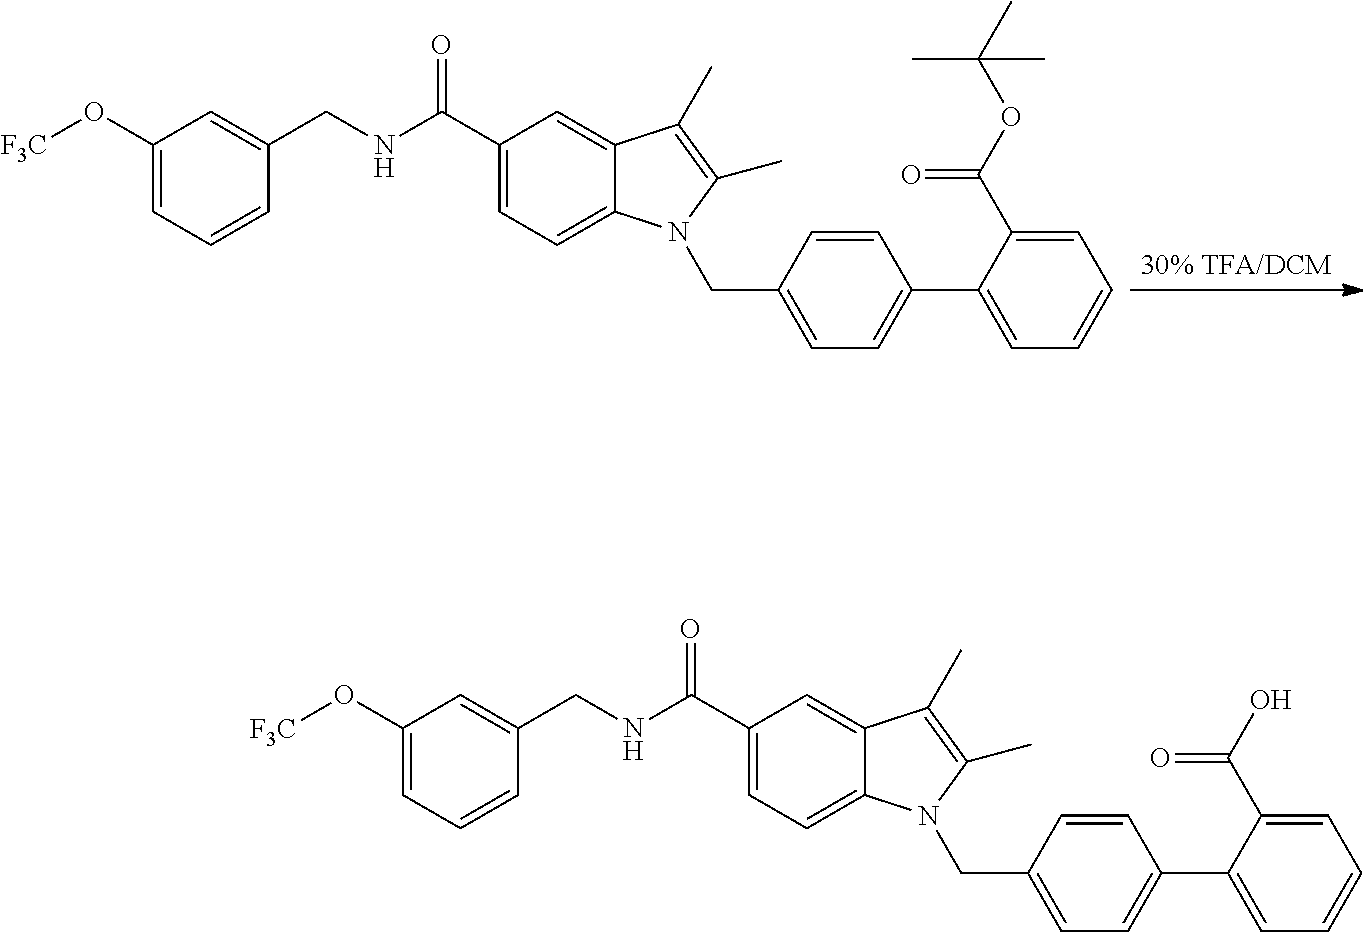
[F3C]OC1=CC=CC(CNC(C2=CC=C3C(=C2)C(C)=C(C)N3CC2=CC=C(C3=CC=CC=C3C(OC(C)(C)C)=O)C=C2)=O)=C1.[F3C]OC1=CC=CC(CNC(C2=CC=C3C(=C2)C(C)=C(C)N3CC2=CC=C(C3=CC=CC=C3C(O)=O)C=C2)=O)=C1
